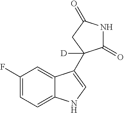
C12=CC=C(F)C=C1C(C1([D])C(=O)NC(=O)C1)=CN2
